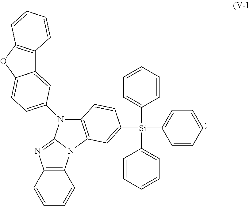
C12=C(N3C(=NC4=C3C=CC=C4)N1C1=CC=C3C(=C1)C1=C(O3)C=CC=C1)C=C([Si](C1=CC=CC=C1)(C1=CC=CC=C1)C1=CC=CC=C1)C=C2
